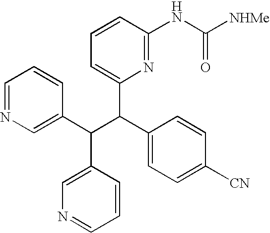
C1=NC=C(C(C(C2=CC=C([CN])C=C2)C2=CC=CC(NC([NHMe])=O)=N2)C2=CN=CC=C2)C=C1
